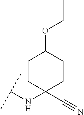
C(NC1(C#N)CCC(OCC)CC1)(C)C
